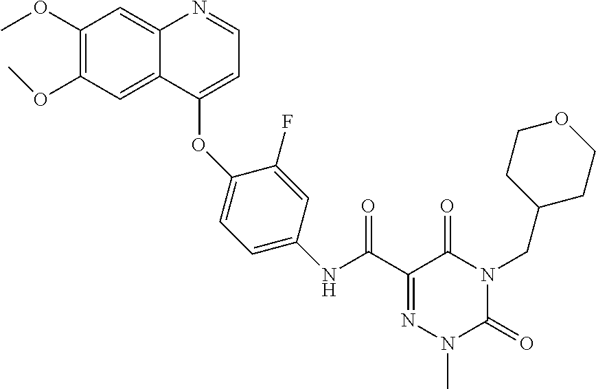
C1(OC)=C(OC)C=C2C(=C1)N=CC=C2OC1=CC=C(NC(C2=NN(C)C(=O)N(CC3CCOCC3)C2=O)=O)C=C1F
